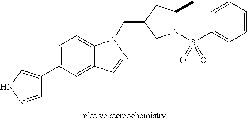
C1=NNC=C1C1=CC=C2C(=C1)C=NN2CC1CN(S(C2=CC=CC=C2)(=O)=O)C(C)C1
